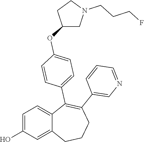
C1=C(O)C=C2C(=C1)C(C1=CC=C(OC3CN(CCCF)CC3)C=C1)=C(C1=CN=CC=C1)CCC2
